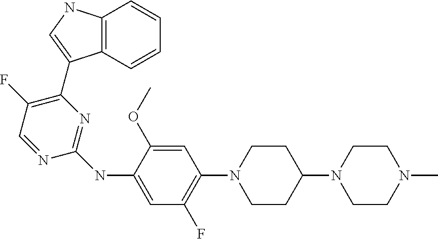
C12=C(NC=C1C1=C(F)C=NC(NC3=CC(F)=C(N4CCC(N5CCN(C)CC5)CC4)C=C3OC)=N1)C=CC=C2
